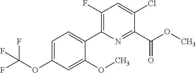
FC(F)(F)OC1=CC=C(C2=C(F)C=C(Cl)C(C(OC)=O)=N2)C(OC)=C1
